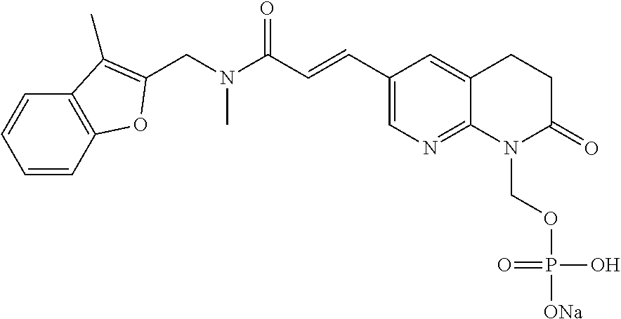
C1(C=CC(=O)N(C)CC2=C(C)C3=C(C=CC=C3)O2)=CN=C2C(=C1)CCC(=O)N2COP([ONa])(O)=O
